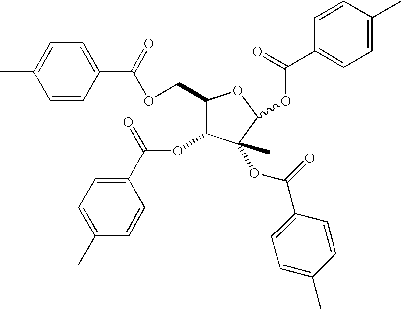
C1=CC(C(OCC2C(OC(C3=CC=C(C)C=C3)=O)C(OC(C3=CC=C(C)C=C3)=O)(C)C(OC(=O)C3=CC=C(C)C=C3)O2)=O)=CC=C1C
